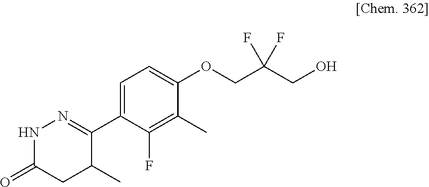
N1C(=O)CC(C)C(C2=CC=C(OCC(CO)(F)F)C(C)=C2F)=N1
